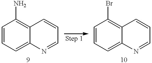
C1=CC=C2C(=C1N)C=CC=N2.C1=CC=C2C(=C1Br)C=CC=N2
